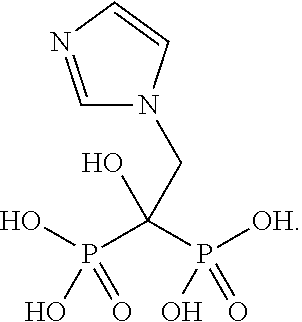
OP(C(P([OH])(O)=O)(O)CN1C=NC=C1)(O)=O
